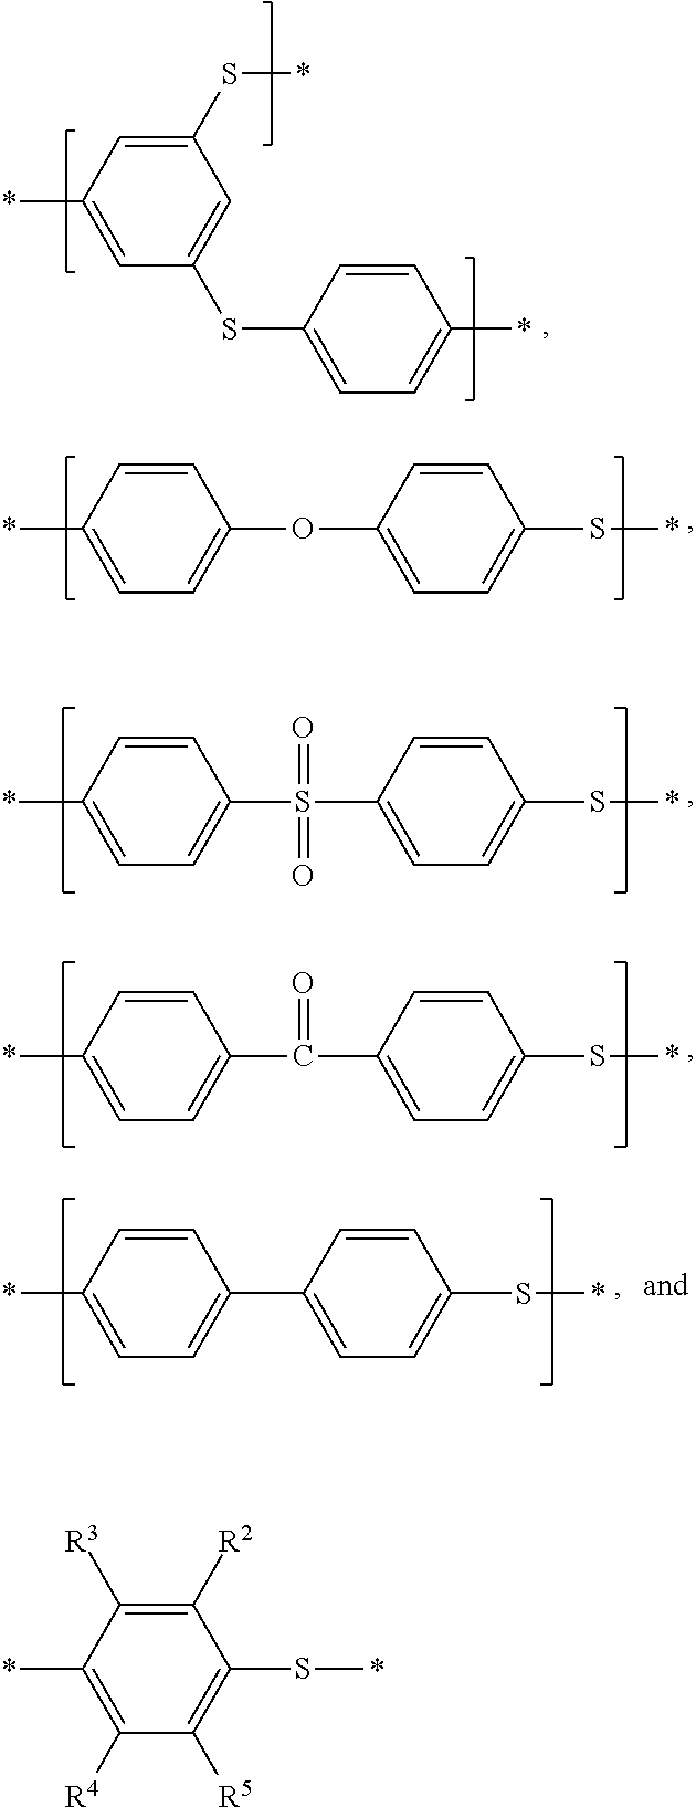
C1(S*)=CC(*)=CC(SC2=CC=C(*)C=C2)=C1.C1=CC(*)=CC=C1OC1=CC=C(S*)C=C1.C1=CC(*)=CC=C1S(C1=CC=C(S*)C=C1)(=O)=O.C1=CC(*)=CC=C1C(C1=CC=C(S*)C=C1)=O.C1=CC(*)=CC=C1C1=CC=C(S*)C=C1.C1([R2])=C([R3])C(*)=C([R4])C([R5])=C1S*
